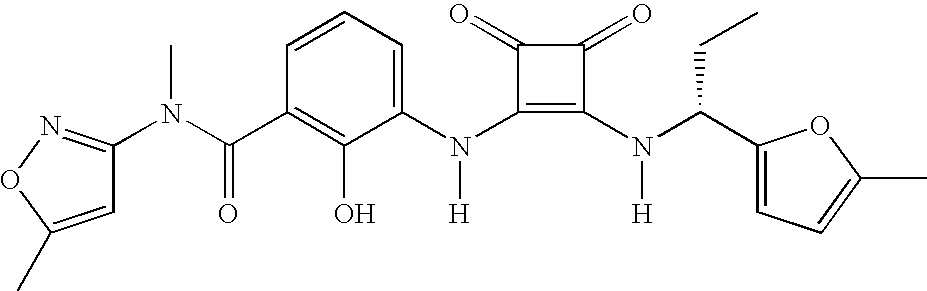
C1=C(C)ON=C1N(C(C1=C(O)C(N(C2=C(N(C(C3=CC=C(C)O3)CC)[H])C(=O)C2=O)[H])=CC=C1)=O)C
